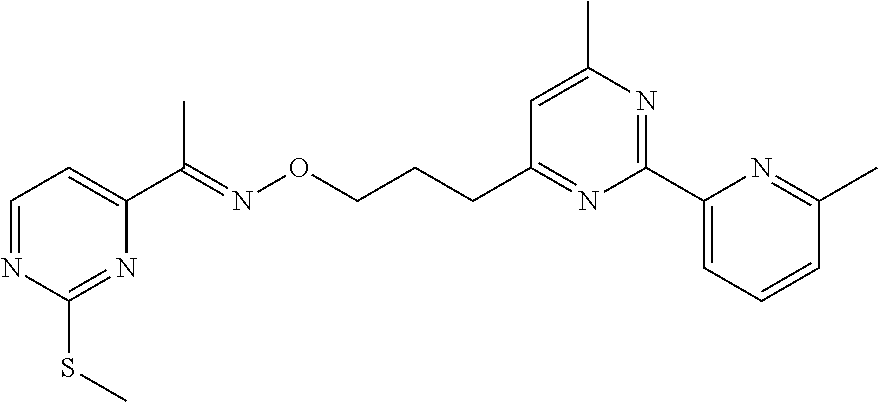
C1=NC(SC)=NC(C(=NOCCCC2=NC(C3=CC=CC(C)=N3)=NC(C)=C2)C)=C1
